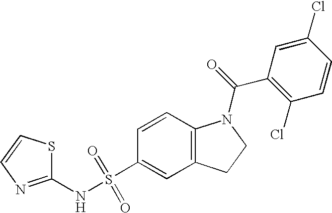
C1=CC2=C(C=C1S(NC1=NC=CS1)(=O)=O)CCN2C(=O)C1=C(Cl)C=CC(Cl)=C1
